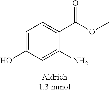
C1=C(O)C=C(N)C(C(OC)=O)=C1
